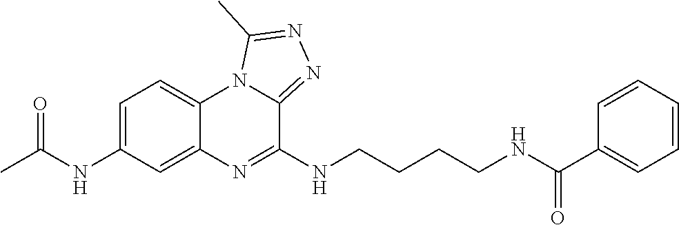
C1(NC(C)=O)=CC=C2C(=C1)N=C(NCCCCNC(C1=CC=CC=C1)=O)C1=NN=C(C)N21
